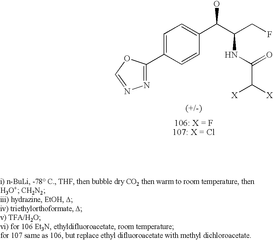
C1=C(C2=NN=CO2)C=CC(C(O)C(CF)NC(C([X])[X])=O)=C1
